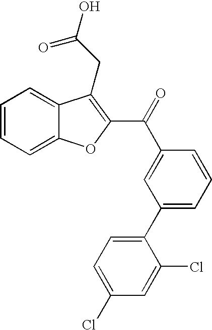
C1=CC=C2C(=C1)C(CC(O)=O)=C(C(=O)C1=CC(C3=CC=C(Cl)C=C3Cl)=CC=C1)O2
